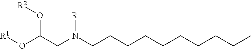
[R1]OC(O[R2])CN(CCCCCCCCCC)[R]
